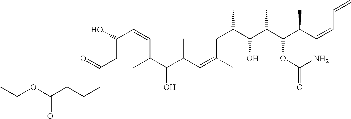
CCOC(CCCC(CC(C=CC(C(C(C=C(C)CC(C)C(C(C(C(C=CC=C)C)OC(=O)N)C)O)C)O)C)O)=O)=O
